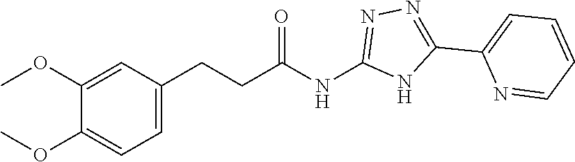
C1=C(CCC(NC2=NN=C(C3=CC=CC=N3)N2)=O)C=C(OC)C(OC)=C1
